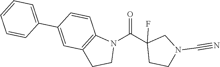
N1(C(C2(F)CCN(C#N)C2)=O)C2=C(CC1)C=C(C1=CC=CC=C1)C=C2
